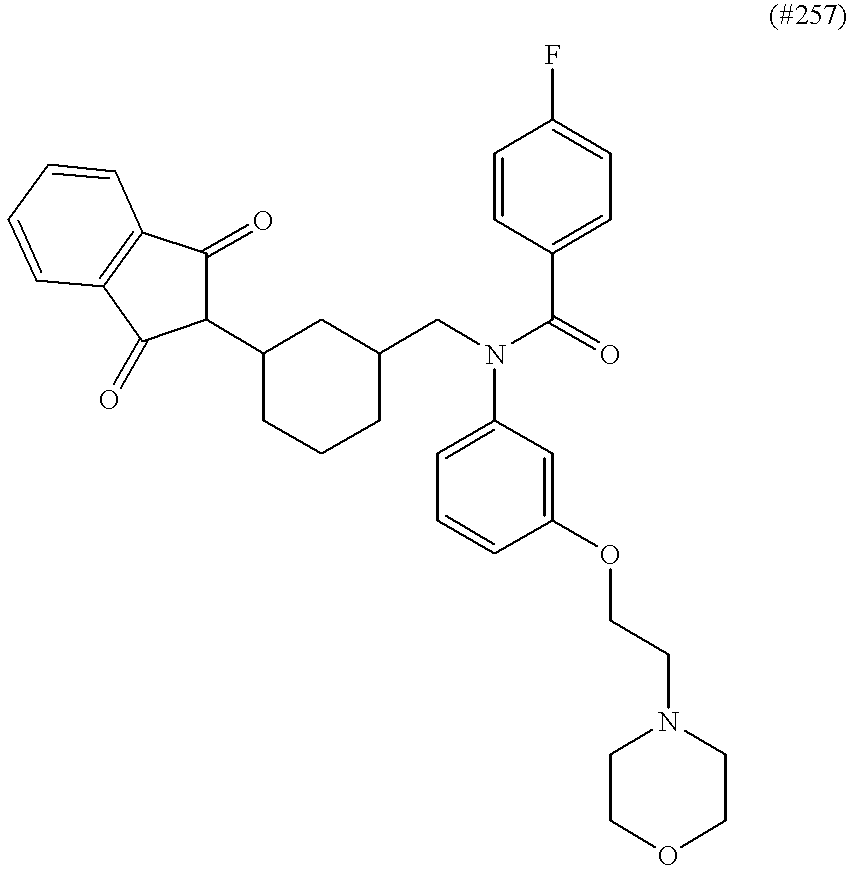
C1C(C2C(=O)C3=C(C2=O)C=CC=C3)CC(CN(C2=CC=CC(OCCN3CCOCC3)=C2)C(=O)C2=CC=C(F)C=C2)CC1
